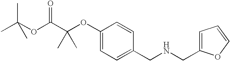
C1(OC(C(OC(C)(C)C)=O)(C)C)=CC=C(CNCC2=CC=CO2)C=C1
